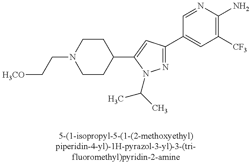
C(N1CCC(C2=CC(C3=CC([CF3])=C(N)N=C3)=NN2C(C)C)CC1)C[H3CO]
